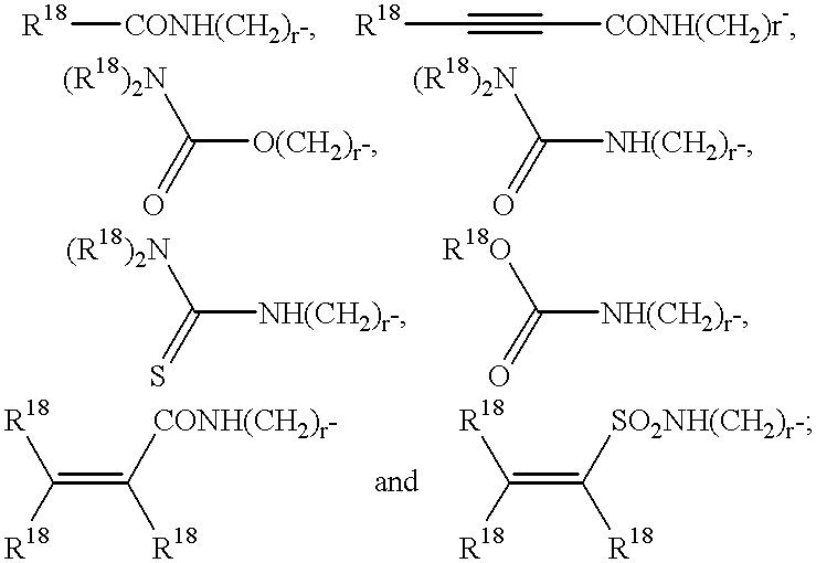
[R18][CONH(CH2)r-].[R18]C#C[CONH(CH2)r-].C([O(CH2)r-])(=O)[(R18)2N].C([NH(CH2)r-])(=O)[(R18)2N].C([NH(CH2)r-])(=S)[(R18)2N].C([NH(CH2)r-])(=O)[R18O].C(=C([R18])[CONH(CH2)r-])([R18])[R18].C(=C([R18])[SO2NH(CH2)r-])([R18])[R18]
